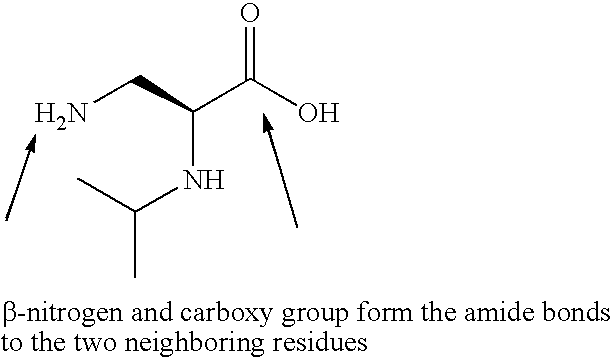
O=C(O)C(CN)NC(C)C
